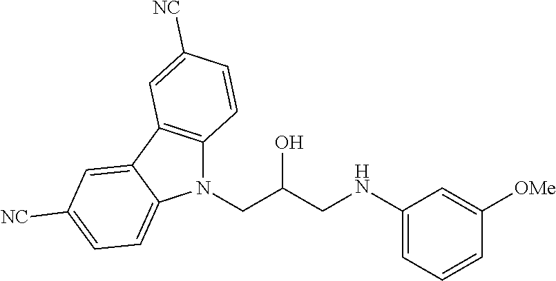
N1(CC(CNC2=CC=CC([OMe])=C2)O)C2=C(C3=CC([NC])=CC=C13)C=C([NC])C=C2
